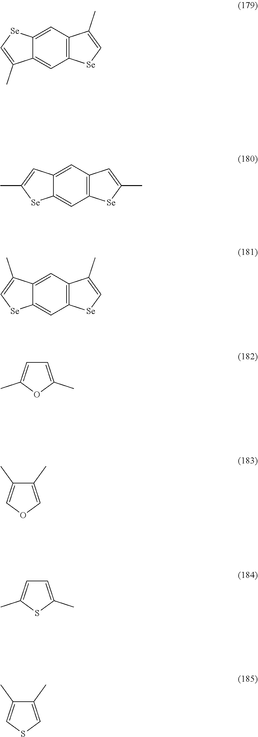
C12=CC3=C(C=C1C(C)=C[Se]2)[Se]C=C3C.C12=CC3=C(C=C1[Se]C(C)=C2)[Se]C(C)=C3.C12=CC3=C(C=C1[Se]C=C2C)[Se]C=C3C.C1=C(C)OC(C)=C1.C1(C)=COC=C1C.C1=C(C)SC(C)=C1.C1(C)=CSC=C1C
